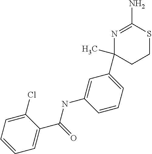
N1=C(N)SCCC1(C1=CC=CC(NC(=O)C2=CC=CC=C2Cl)=C1)C
